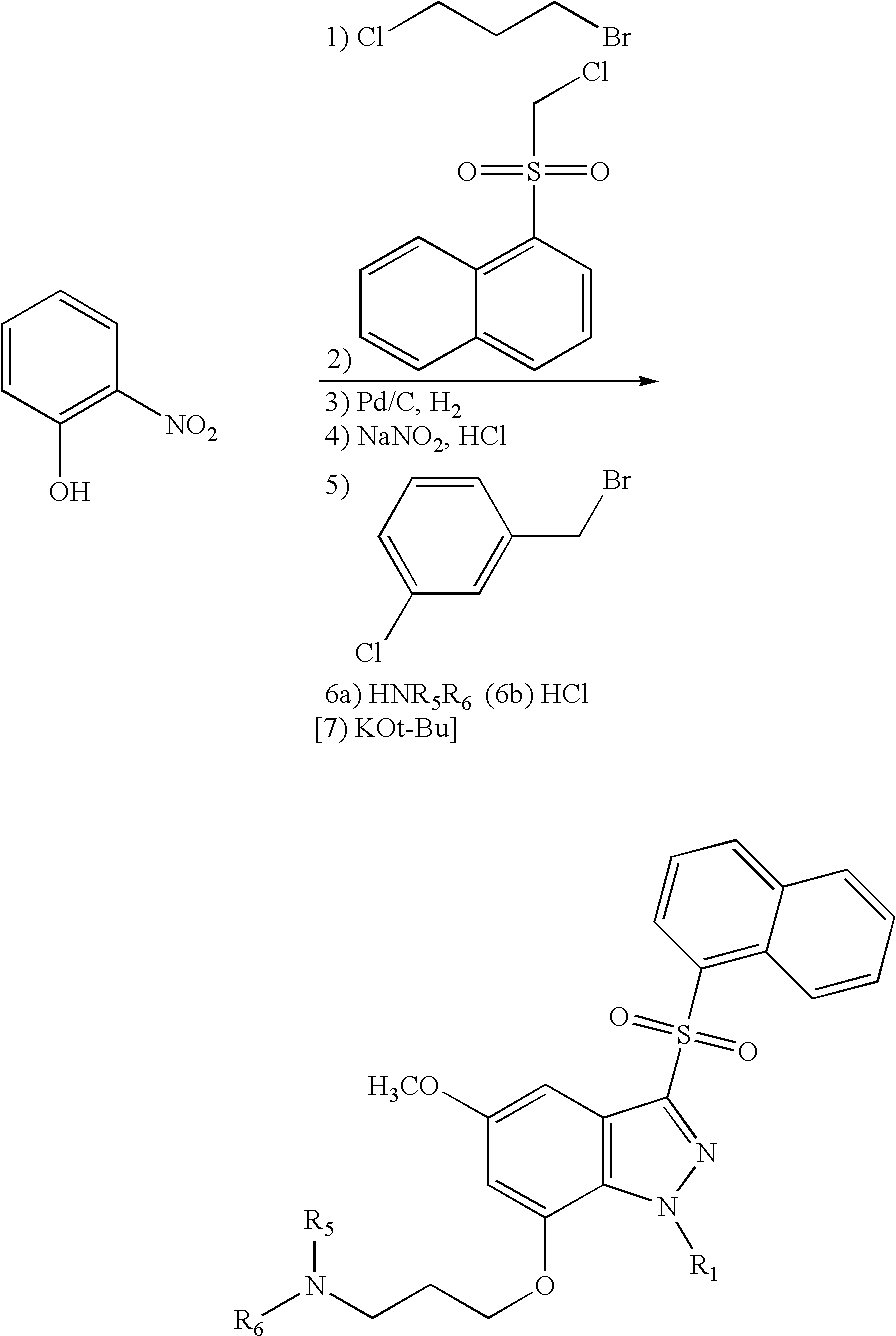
ClCCCBr.C1=CC2=C(S(=O)(=O)CCl)C=CC=C2C=C1.C1=C(Cl)C=C(CBr)C=C1.C1=CC(O)=C([NO2])C=C1.C1(S(=O)(=O)C2=NN([R1])C3=C2C=C([H3CO])C=C3OCCCN([R6])[R5])=C2C(=CC=C1)C=CC=C2
